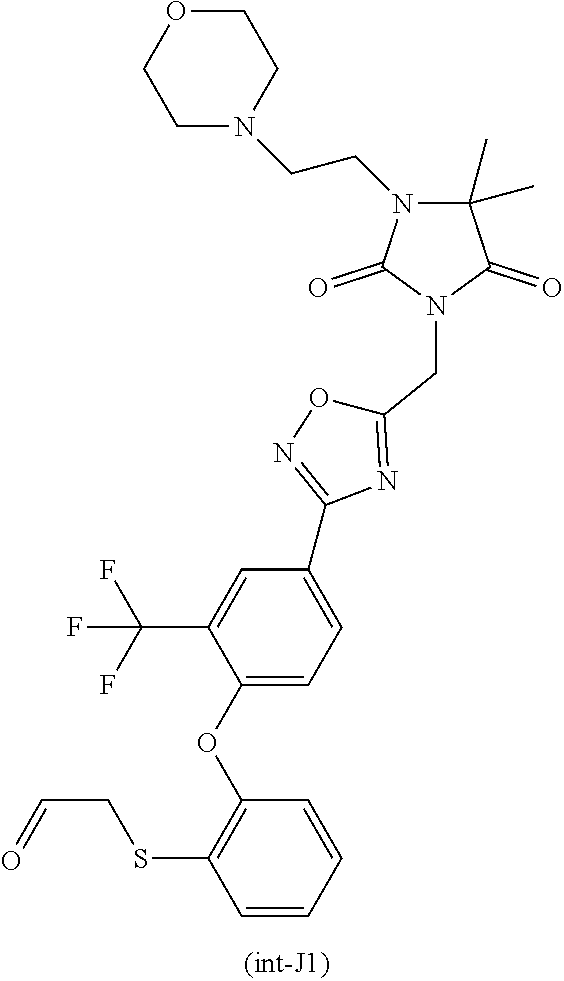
N1=C(CN2C(=O)C(C)(C)N(CCN3CCOCC3)C2=O)ON=C1C1=CC=C(OC2=C(SCC=O)C=CC=C2)C(C(F)(F)F)=C1
